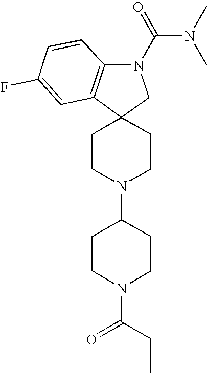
C1CN(C2CCN(C(CC)=O)CC2)CCC12CN(C(N(C)C)=O)C1=C2C=C(F)C=C1
